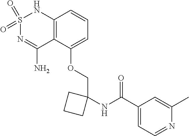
C12=C(C(OCC3(NC(C4=CC=NC(C)=C4)=O)CCC3)=CC=C1)C(N)=NS(=O)(=O)N2
